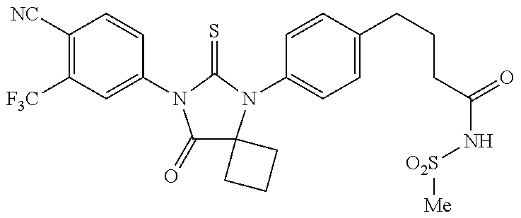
C1([NC])=C([F3C])C=C(N2C(=O)C3(N(C4=CC=C(CCCC(=O)N[O2S][Me])C=C4)C2=S)CCC3)C=C1
